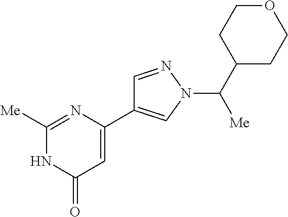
C1=NN(C(C2CCOCC2)[Me])C=C1C1=CC(=O)NC([Me])=N1
